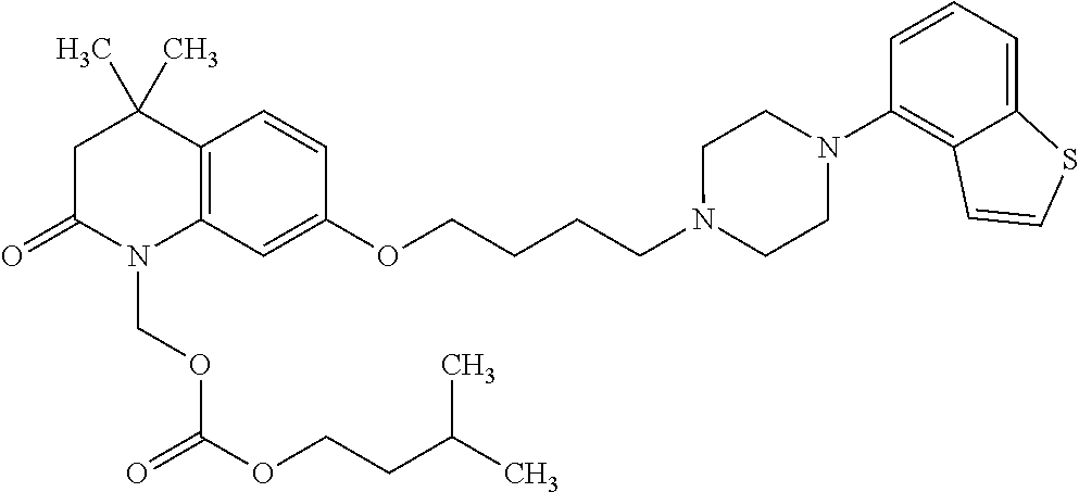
C1C(=O)N(COC(OCCC(C)C)=O)C2=C(C1(C)C)C=CC(OCCCCN1CCN(C3=C4C(=CC=C3)SC=C4)CC1)=C2
